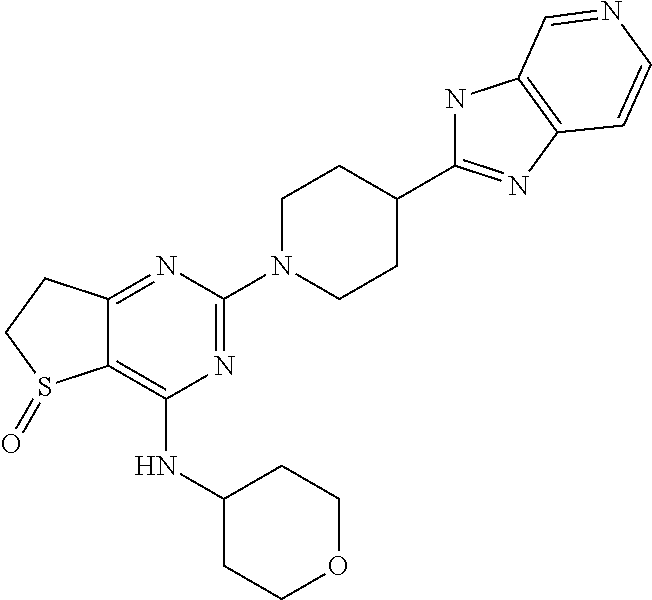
C12=NC(N3CCC(C4=NC5=C(N4)C=NC=C5)CC3)=NC(NC3CCOCC3)=C1S(=O)CC2
